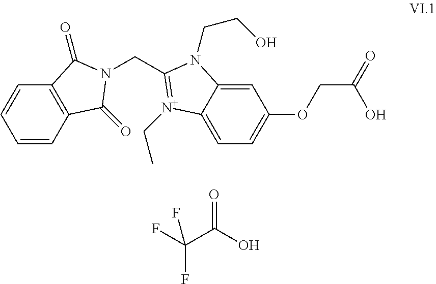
C1=CC2=C(C=C1)C(=O)N(CC1=[N+](CC)C3=CC=C(OCC(=O)O)C=C3N1CCO)C2=O.C(C(O)=O)(F)(F)F
